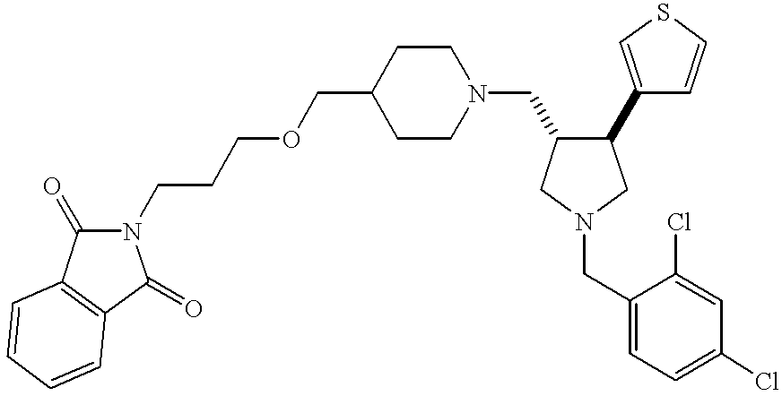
C1(COCCCN2C(=O)C3=C(C2=O)C=CC=C3)CCN(CC2C(C3=CSC=C3)CN(CC3=CC=C(Cl)C=C3Cl)C2)CC1
